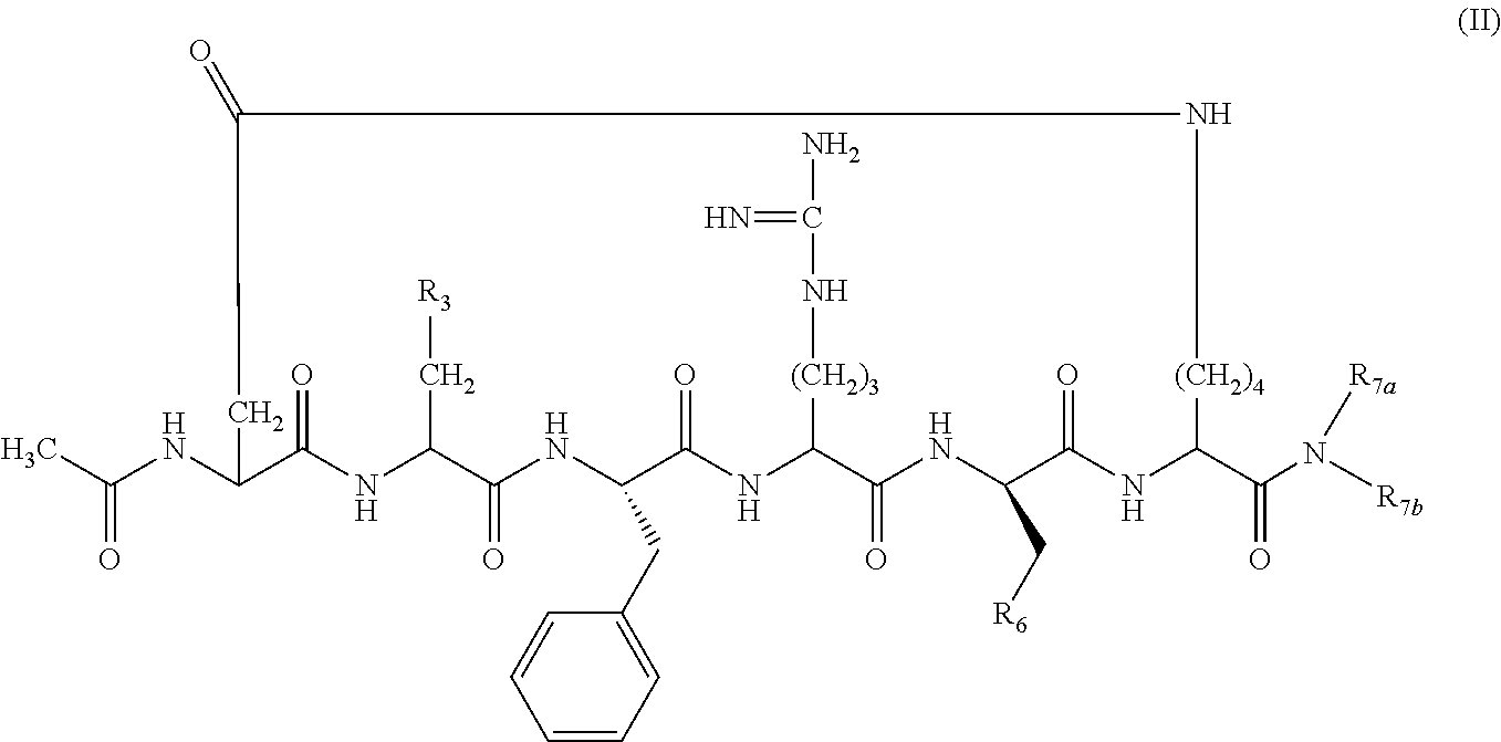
C1(NC(=O)C)C(=O)NC(C[R3])C(=O)NC(CC2=CC=CC=C2)C(=O)NC([(CH2)3]NC(N)=N)C(=O)NC(C[R6])C(=O)NC(C(N([R7b])[R7a])=O)[(CH2)4]NC(=O)C1
